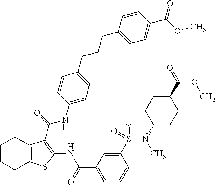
C1(S(N(C2CCC(C(=O)OC)CC2)C)(=O)=O)=CC(C(=O)NC2=C(C(=O)NC3=CC=C(CCCC4=CC=C(C(OC)=O)C=C4)C=C3)C3=C(S2)CCCC3)=CC=C1
